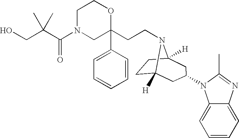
C1N(C(C(CO)(C)C)=O)CC(CCN2C3([H])CCC2([H])CC(N2C4=CC=CC=C4N=C2C)C3)(C2=CC=CC=C2)OC1
